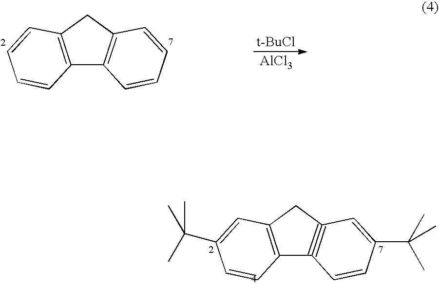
C12=C(CC3#C1C=CC(C(C)(C)C)=C3)C=C(C(C)(C)C)C=C2.C12=C(CC3=C1C=CC=C3)C=CC=C2.[t-BuCl].[AlCl3]
